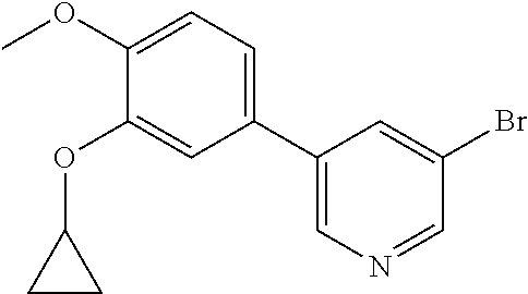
C1(C2=CN=CC(Br)=C2)=CC=C(OC)C(OC2CC2)=C1
